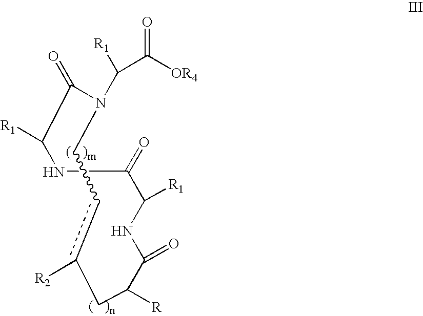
C1(=O)C([R1])NCC(=O)C([R1])NC(=O)C([R])Cc([R2])cCN1C([R1])C([OR4])=O
